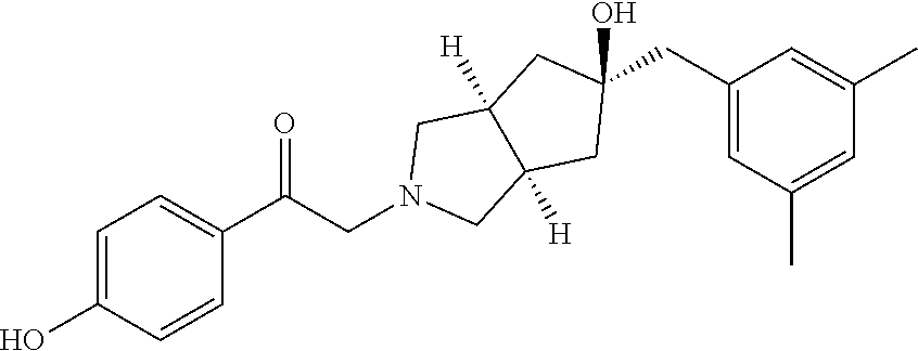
N1(CC(=O)C2=CC=C(O)C=C2)CC2([H])C([H])(C1)CC(CC1=CC(C)=CC(C)=C1)(O)C2
